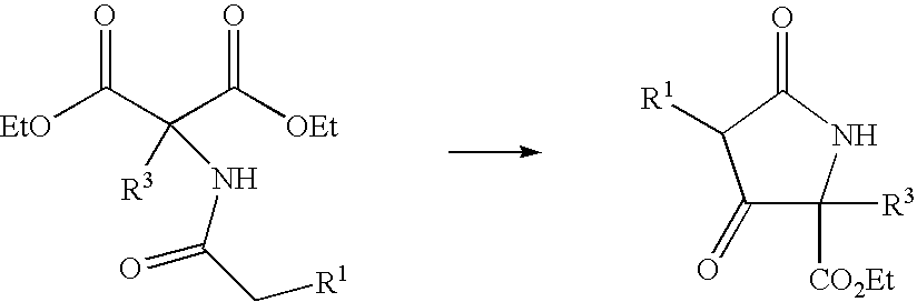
[EtO]C(C(C([OEt])=O)([R3])NC(C[R1])=O)=O.C1(=O)C([R3])([CO2Et])NC(=O)C1[R1]
